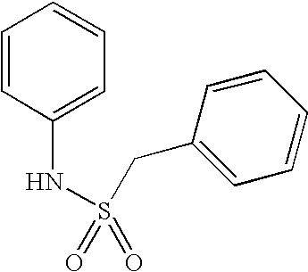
C1=CC(NS(CC2=CC=CC=C2)(=O)=O)=CC=C1
